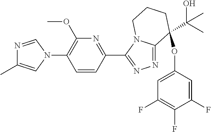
N1=CN(C2=C(OC)N=C(C3=NN=C4N3CCCC4(OC3=CC(F)=C(F)C(F)=C3)C(O)(C)C)C=C2)C=C1C
